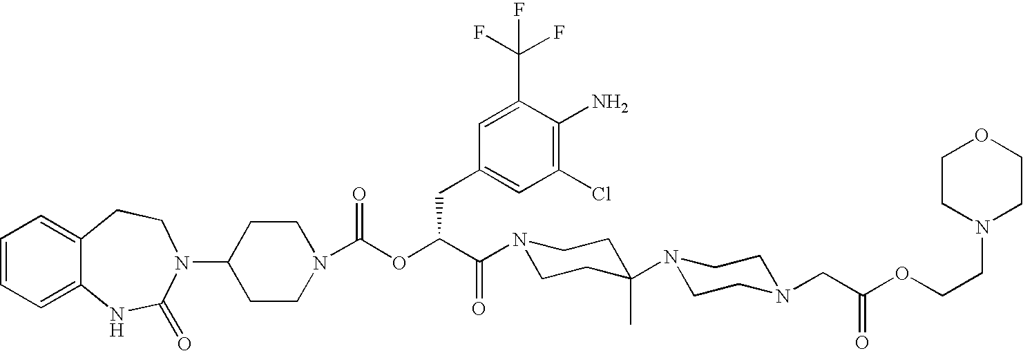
C1(N2C(=O)NC3=CC=CC=C3CC2)CCN(C(OC(C(=O)N2CCC(N3CCN(CC(OCCN4CCOCC4)=O)CC3)(C)CC2)CC2=CC(Cl)=C(N)C(C(F)(F)F)=C2)=O)CC1
